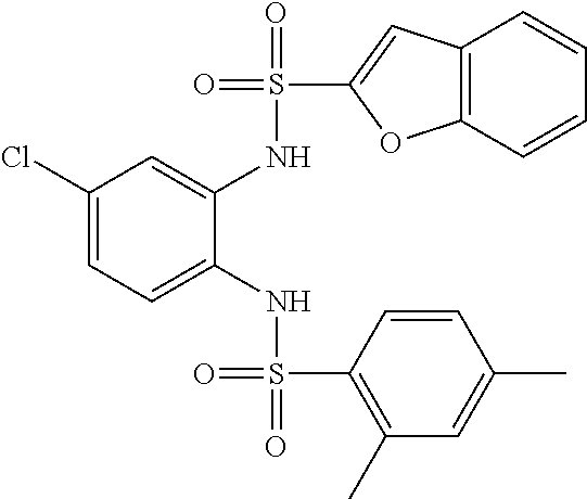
C1(Cl)=CC=C(NS(=O)(=O)C2=C(C)C=C(C)C=C2)C(NS(=O)(C2=CC3=C(O2)C=CC=C3)=O)=C1
